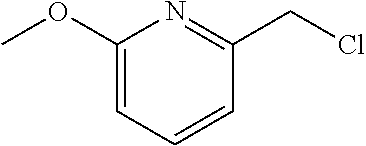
C1(OC)=CC=CC(CCl)=N1
